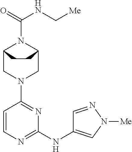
C12CN(C3=NC(NC4=CN([Me])N=C4)=NC=C3)CC(N1C(=O)NC[Me])CC2
